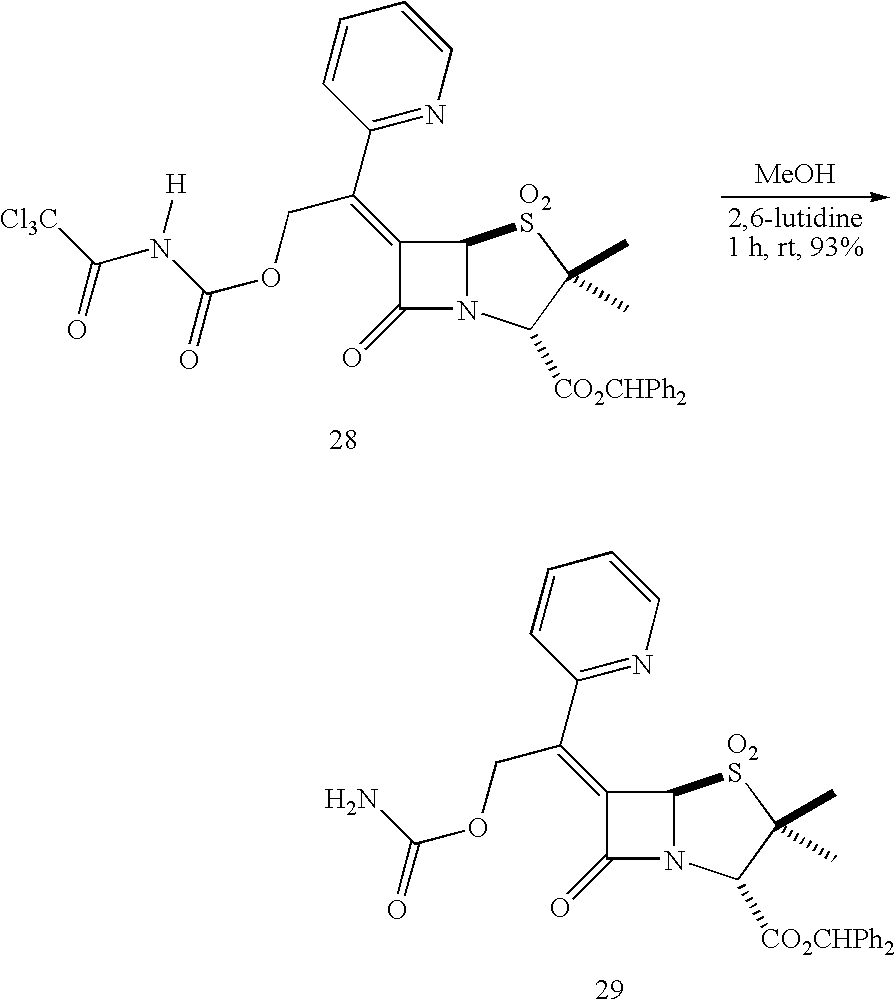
[MeOH].C1(=C(COC(N([H])C([Cl3C])=O)=O)C2=NC=CC=C2)C(=O)N2C1[O2S]C(C)(C)C2[CO2CHPh2].C1(=C(COC(N)=O)C2=NC=CC=C2)C(=O)N2C1[O2S]C(C)(C)C2[CO2CHPh2]
